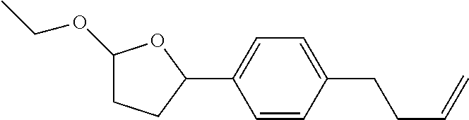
C1(OCC)CCC(C2=CC=C(CCC=C)C=C2)O1
